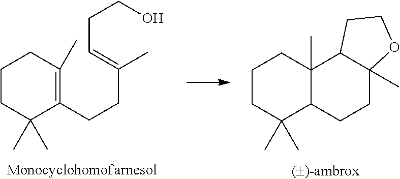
C1(C)=C(CCC(=CCCO)C)C(C)(C)CCC1.C12(C)C(CCC3(C)C1CCO3)C(C)(C)CCC2
